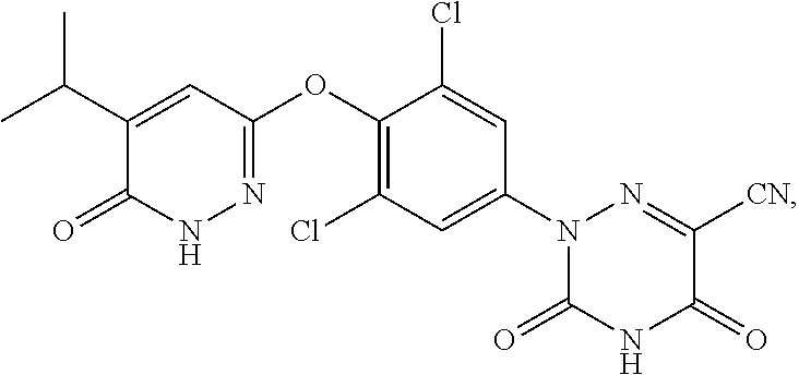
C1(OC2=NNC(=O)C(C(C)C)=C2)=C(Cl)C=C(N2C(=O)NC(=O)C([CN])=N2)C=C1Cl
